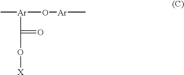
[Ar](O[Ar]C)(C(=O)O[X])C
